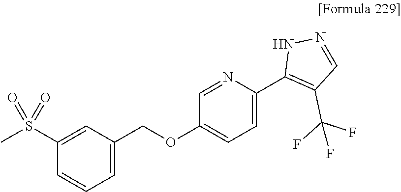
C1=C(COC2=CC=C(C3=C(C(F)(F)F)C=NN3)N=C2)C=C(S(C)(=O)=O)C=C1
